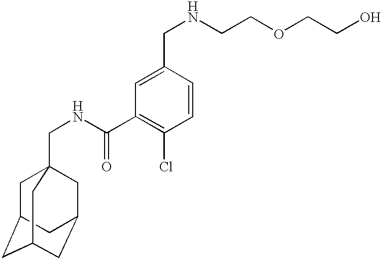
C1C2CC3CC(CC1(CNC(C1=C(Cl)C=CC(CNCCOCCO)=C1)=O)C3)C2
